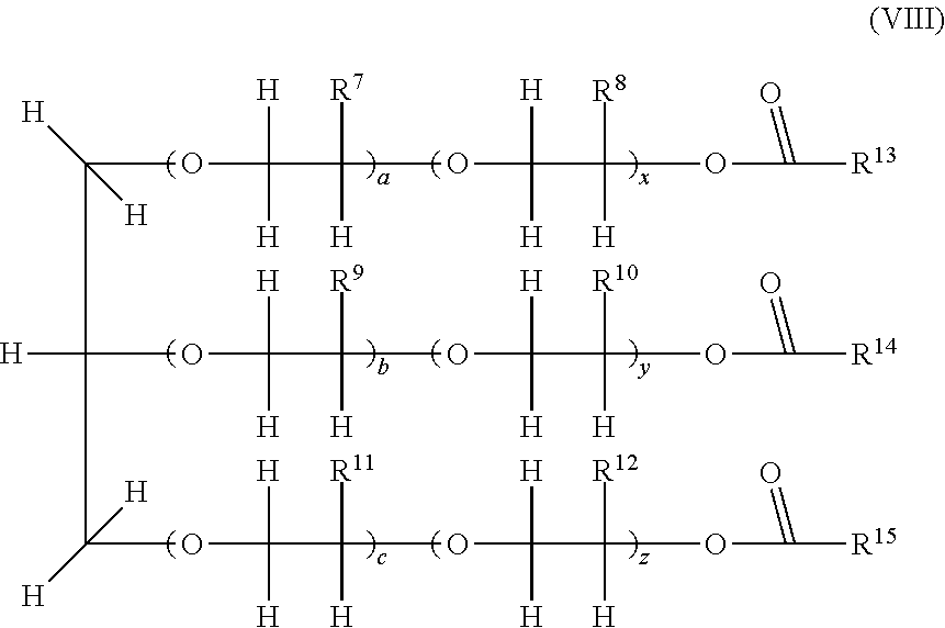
C(C(OC(C(OC(C(OC([R13])=O)([R8])[H])([H])[H])([R7])[H])([H])[H])([H])[H])(C(OC(C(OC(C(OC([R15])=O)([R12])[H])([H])[H])([R11])[H])([H])[H])([H])[H])([H])OC(C(OC(C(OC([R14])=O)([R10])[H])([H])[H])([R9])[H])([H])[H]
